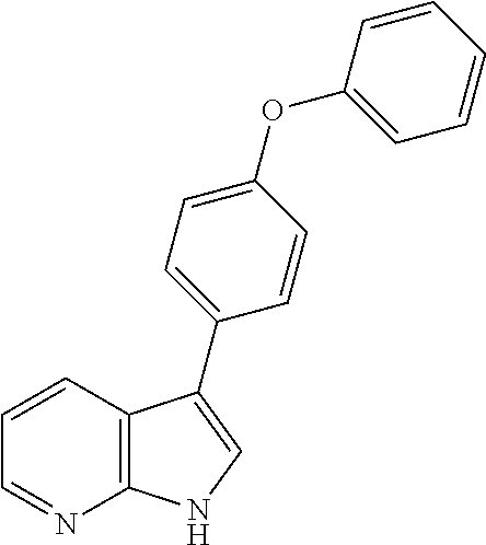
C12=C(C=CC=N1)C(C1=CC=C(OC3=CC=CC=C3)C=C1)=CN2
